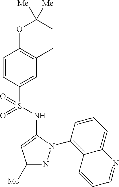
C12=C(C=C(S(=O)(=O)NC3=CC([Me])=NN3C3=C4C(=CC=C3)N=CC=C4)C=C1)CCC([Me])([Me])O2
